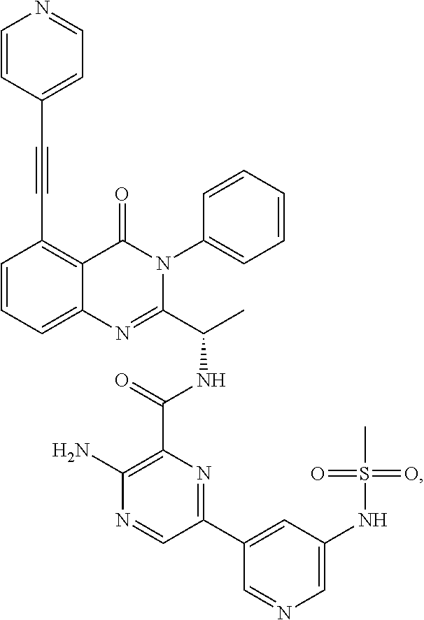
C1=CC=C2C(=C1C#CC1=CC=NC=C1)C(=O)N(C1=CC=CC=C1)C(C(C)NC(C1=C(N)N=CC(C3=CC(NS(C)(=O)=O)=CN=C3)=N1)=O)=N2
